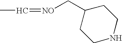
CC=[NO]CC1CCNCC1
